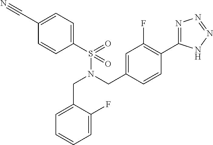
C1(S(N(CC2=CC(F)=C(C3=NN=NN3)C=C2)CC2=CC=CC=C2F)(=O)=O)=CC=C(C#N)C=C1
